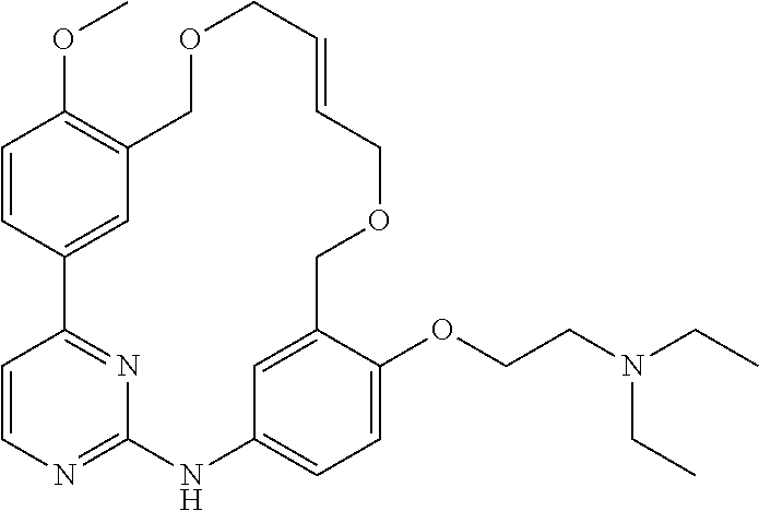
C1=CC2=CC(=C1OC)COCC=CCOCC1=CC(=CC=C1OCCN(CC)CC)NC1=NC=CC2=N1
